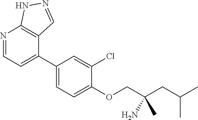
N1=CC=C(C2=CC=C(OCC(CC(C)C)(N)C)C(Cl)=C2)C2=C1NN=C2
